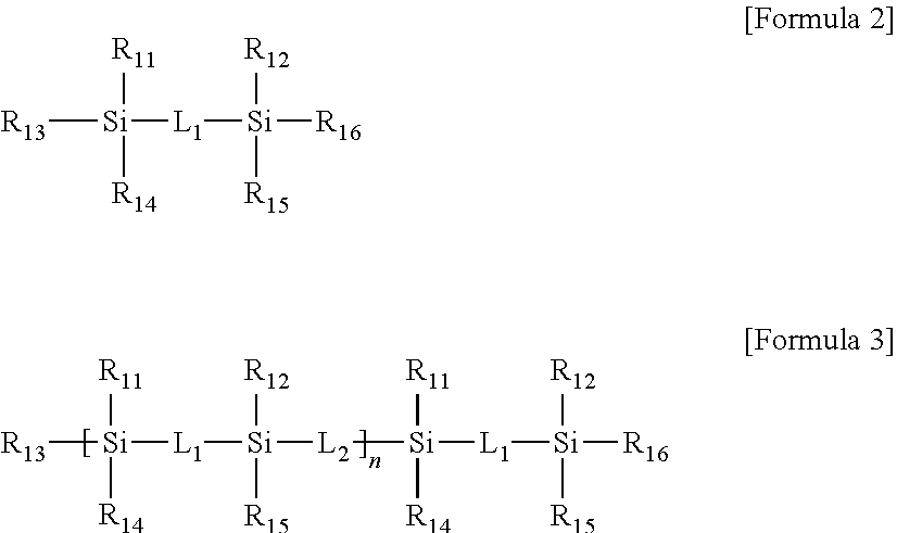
[R13][Si]([L1][Si]([R12])([R15])[L2][Si]([L1][Si]([R16])([R12])[R15])([R11])[R14])([R11])[R14].[R13][Si]([R11])([R14])[L1][Si]([R12])([R15])[R16]
